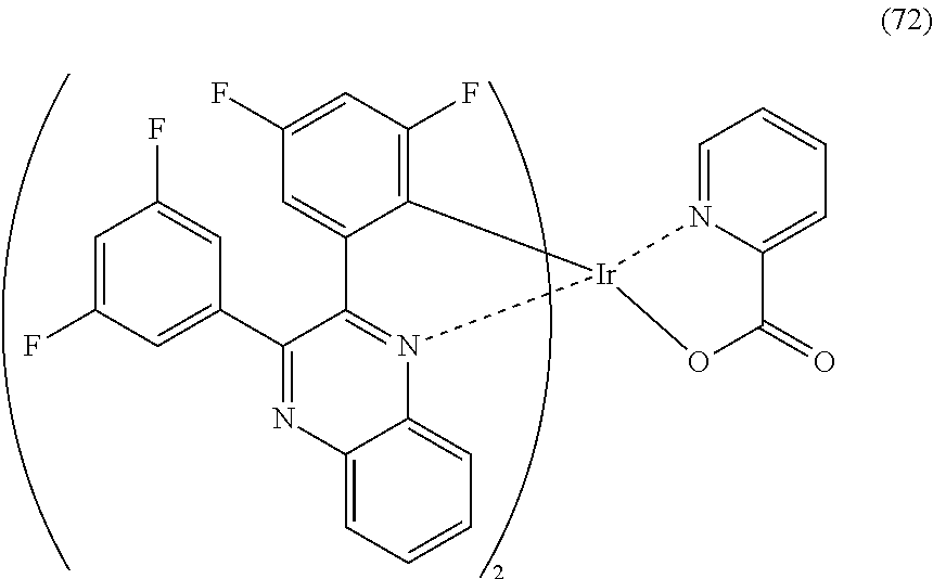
C1(C2=CC(F)=CC(F)=C2)=NC2=CC=CC=C2N2=C1C1=CC(F)=CC(F)=C1[Ir]21OC(=O)C2=CC=CC=N21
